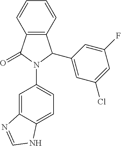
C12=C(C=CC=C1)C(C1=CC(Cl)=CC(F)=C1)N(C1=CC=C3C(=C1)N=CN3)C2=O
